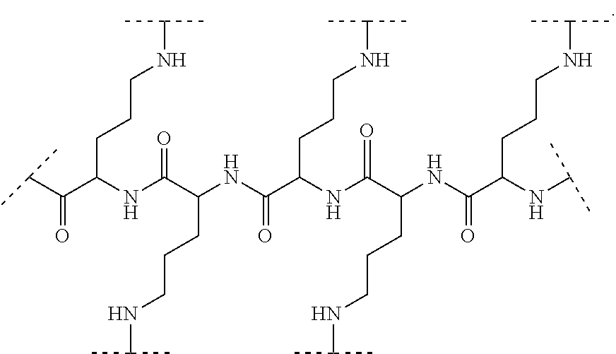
C(C(C(NC(C(NC(C(CCCNC(C)C)NC(C(NC(C(NC(C)C)CCCNC(C)C)=O)CCCNC(C)C)=O)=O)CCCNC(C)C)=O)CCCNC(C)C)=O)(C)C
